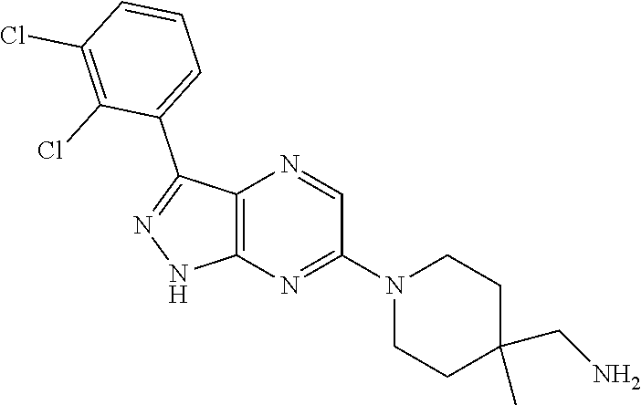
C12=C(N=C(N3CCC(C)(CN)CC3)C=N1)NN=C2C1=CC=CC(Cl)=C1Cl
